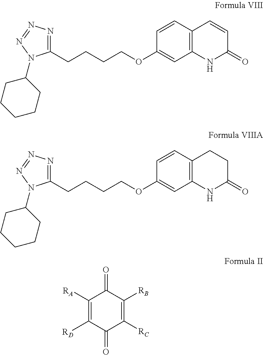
C1([RA])=C([RD])C(=O)C([RC])=C([RB])C1=O.C1(CCCCOC2=CC3=C(C=C2)C=CC(=O)N3)=NN=NN1C1CCCCC1.C1(CCCCOC2=CC3=C(C=C2)CCC(=O)N3)=NN=NN1C1CCCCC1
